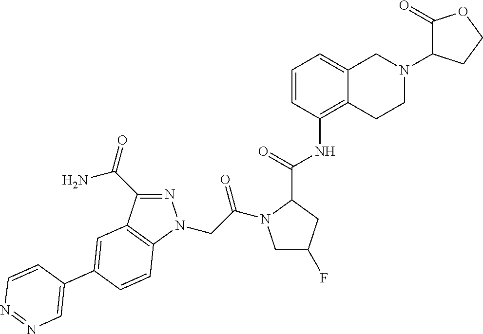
N1=C(C(=O)N)C2=C(N1CC(=O)N1CC(F)CC1C(=O)NC1=C3C(=CC=C1)CN(C1C(=O)OCC1)CC3)C=CC(C1=CN=NC=C1)=C2
